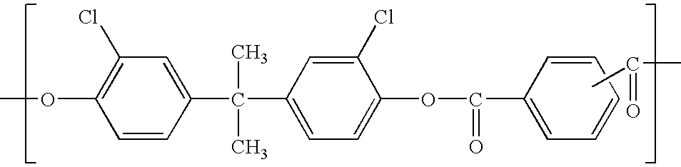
C1=CC(C(C)(C)C2=CC=C(OC(=O)C3=CC=CC=C3)C(Cl)=C2)=CC(Cl)=C1OC.CC(C)=O
